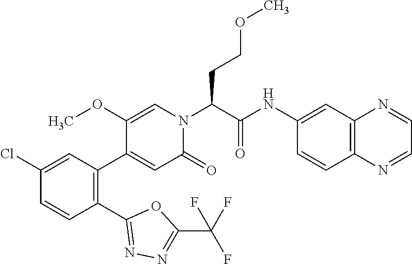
C1(OC)=CN(C(C(=O)NC2=CC3=C(C=C2)N=CC=N3)CCOC)C(=O)C=C1C1=C(C2=NN=C(C(F)(F)F)O2)C=CC(Cl)=C1
